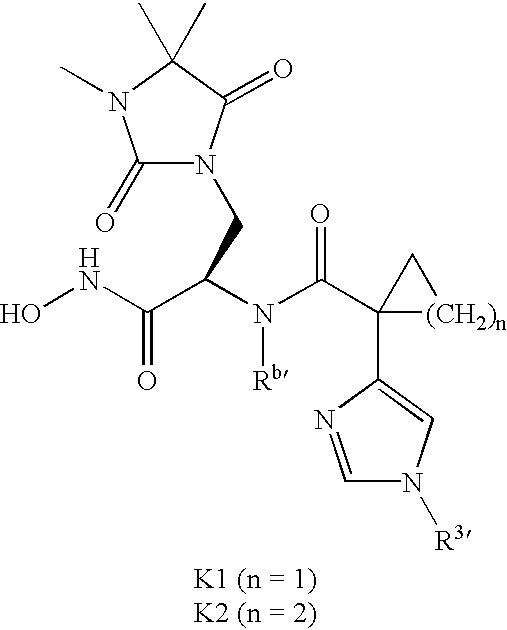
ONC(C(N(C(C1(C2=CN([R3])C=N2)[(CH2)n]C1)=O)[Rb])CN1C(=O)N(C)C(C)(C)C1=O)=O
